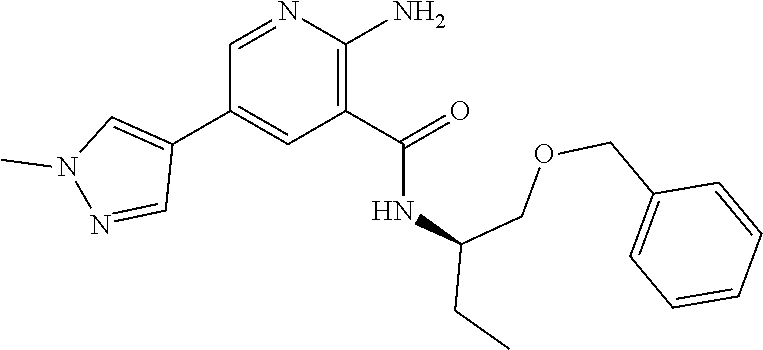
C1(C(NC(COCC2=CC=CC=C2)CC)=O)=C(N)N=CC(C2=CN(C)N=C2)=C1
